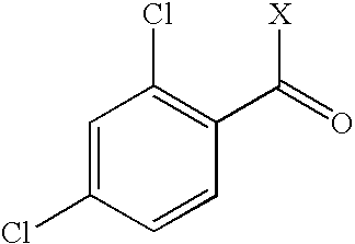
C1=C(Cl)C=CC(C([X])=O)=C1Cl
